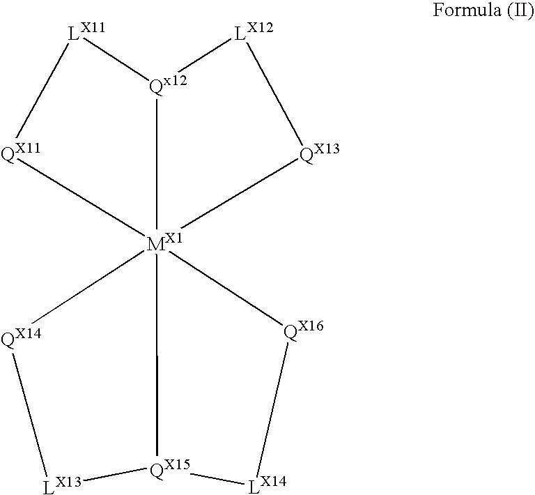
[Qx12]12[MX1]34([QX11][LX11]1)([QX13][LX12]2)[QX14][LX13][QX15]3[LX14][QX16]4
